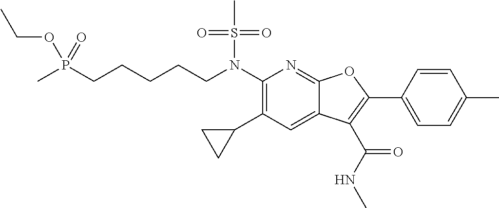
C(CN(C1=C(C2CC2)C=C2C(=N1)OC(C1=CC=C(C)C=C1)=C2C(NC)=O)S(C)(=O)=O)CCCP(C)(OCC)=O
